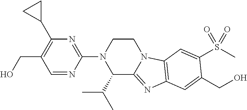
C1=NC(N2C(C(C)C)C3=NC4=C(N3CC2)C=C(S(C)(=O)=O)C(CO)=C4)=NC(C2CC2)=C1CO
